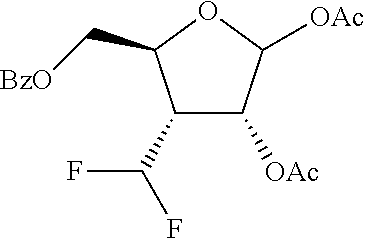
C1([OAc])C([OAc])OC(C[BzO])C1C(F)F
